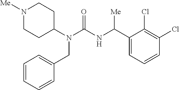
N1([Me])CCC(N(C(=O)NC(C2=CC=CC(Cl)=C2Cl)[Me])CC2=CC=CC=C2)CC1
